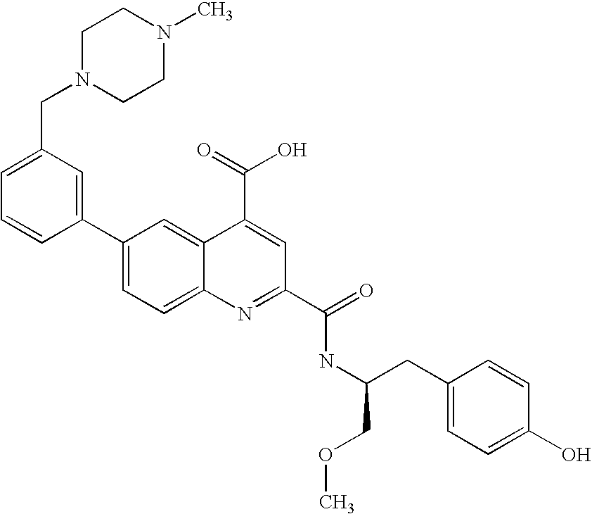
C1(C2=CC=C3C(=C2)C(C(O)=O)=CC(C(NC(CC2=CC=C(O)C=C2)COC)=O)=N3)=CC(CN2CCN(C)CC2)=CC=C1
